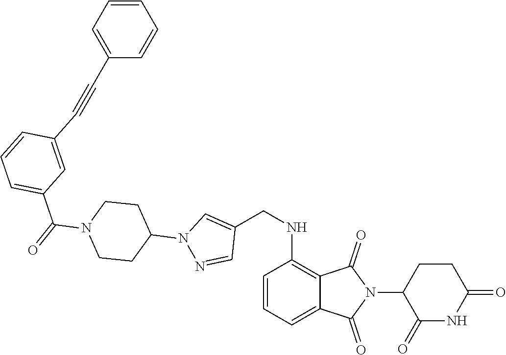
C1=CC=C2C(=C1NCC1=CN(C3CCN(C(C4=CC=CC(C#CC5=CC=CC=C5)=C4)=O)CC3)N=C1)C(=O)N(C1C(=O)NC(=O)CC1)C2=O
